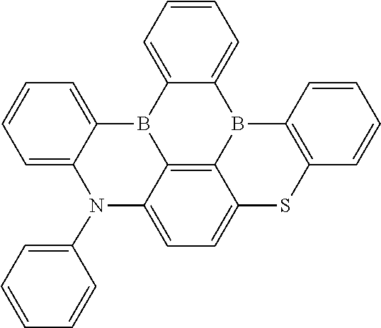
C1=CC=C2C(=C1)B1C3=C4B2C2=C(C=CC=C2)SC4=CC=C3N(C2=CC=CC=C2)C2=CC=CC=C12
